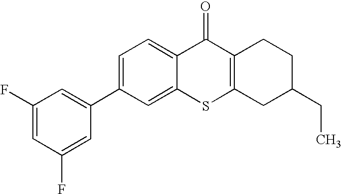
C1(C2=CC(F)=CC(F)=C2)=CC=C2C(=C1)SC1=C(C2=O)CCC(CC)C1
